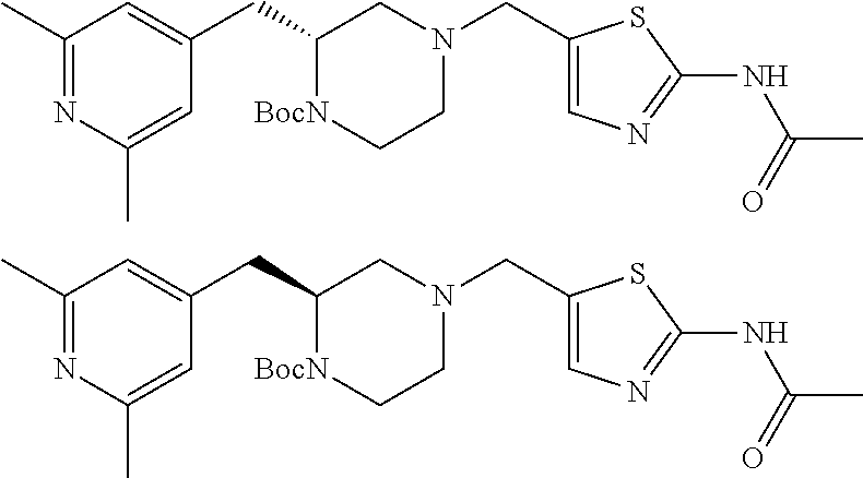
C1(CC2[BocN]CCN(CC3=CN=C(NC(C)=O)S3)C2)=CC(C)=NC(C)=C1.C1(CC2[BocN]CCN(CC3=CN=C(NC(C)=O)S3)C2)=CC(C)=NC(C)=C1
